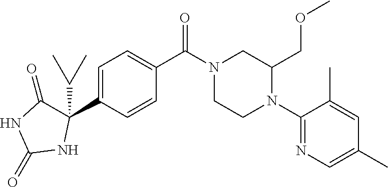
C1=C(C2(C(C)C)C(=O)NC(=O)N2)C=CC(C(N2CCN(C3=NC=C(C)C=C3C)C(COC)C2)=O)=C1
